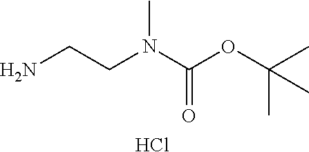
NCCN(C(OC(C)(C)C)=O)C.Cl
